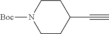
C1(C#C)CCN([Boc])CC1
